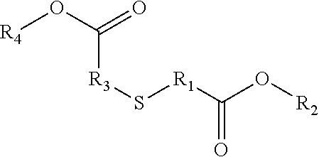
[R4]OC(=O)[R3]S[R1]C(O[R2])=O
